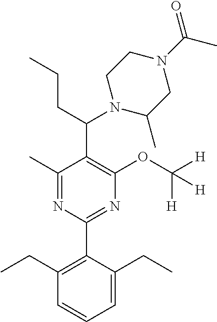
C1(C)=NC(C2=C(CC)C=CC=C2CC)=NC(OC([H])([H])[H])=C1C(CCC)N1C(C)CN(C(=O)C)CC1
